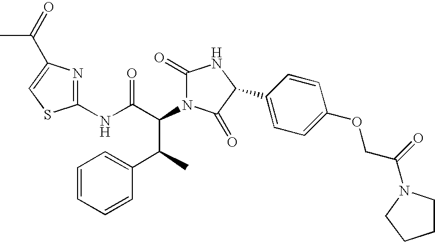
C1(NC(C(N2C(=O)NC(C3=CC=C(OCC(=O)N4CCCC4)C=C3)C2=O)C(C2=CC=CC=C2)C)=O)=NC(C(=O)C)=CS1
